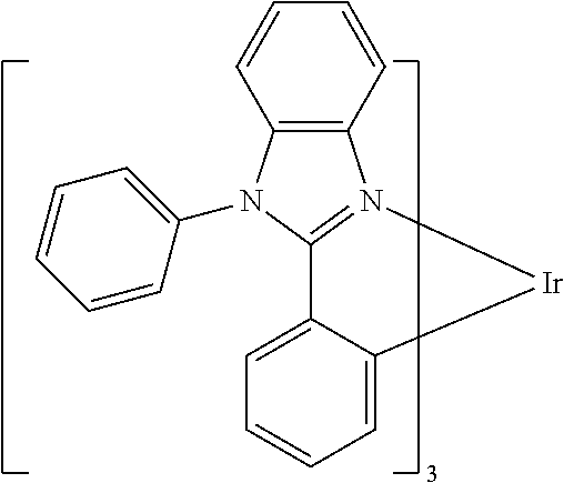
C12=CC=CC=C1[Ir]N1=C2N(C2=CC=CC=C2)C2=C1C=CC=C2
